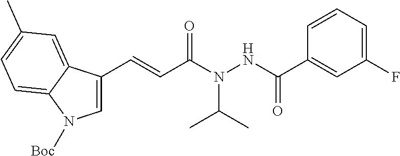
C1=CC=C(F)C=C1C(NN(C(C=CC1=CN([Boc])C2=CC=C(C)C=C12)=O)C(C)C)=O
